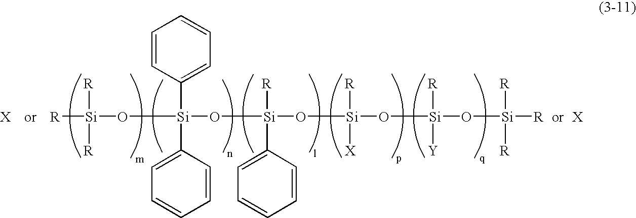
[R][Si](O[Si](C1=CC=CC=C1)(C1=CC=CC=C1)O[Si]([R])(C1=CC=CC=C1)O[Si]([R])([X])O[Si](O[Si]([R])([R])[R])([R])[Y])([R])[R]
